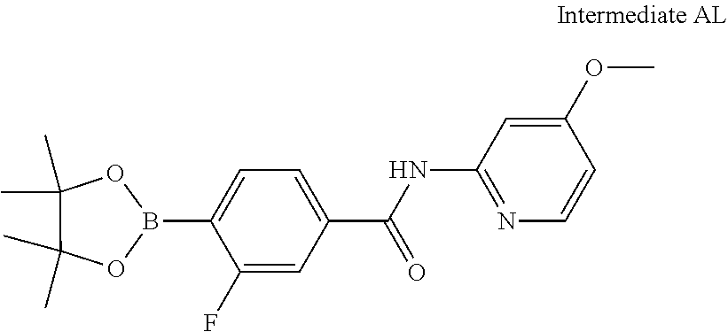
C1=C(B2OC(C)(C)C(C)(C)O2)C(F)=CC(C(NC2=NC=CC(OC)=C2)=O)=C1
